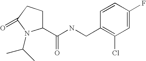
C(NCC1=C(Cl)C=C(F)C=C1)(=O)C1CCC(=O)N1C(C)C
